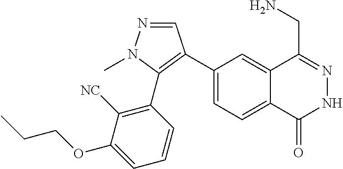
C1(C2=C(C3=C([NC])C(OCCC)=CC=C3)N(C)N=C2)=CC=C2C(=C1)C(CN)=NNC2=O
